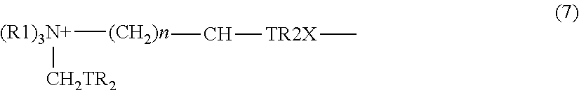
[(R1)3N+]([(CH2)n]C[TR2X]C)[CH2TR2]
